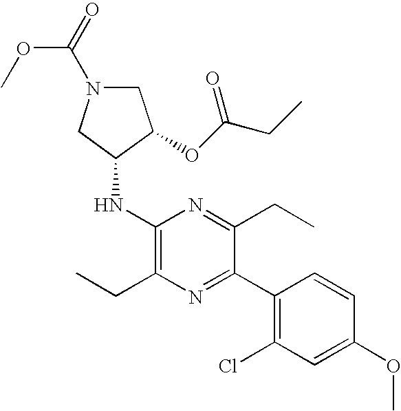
C1(NC2CN(C(OC)=O)CC2OC(CC)=O)=C(CC)N=C(C2=C(Cl)C=C(OC)C=C2)C(CC)=N1
